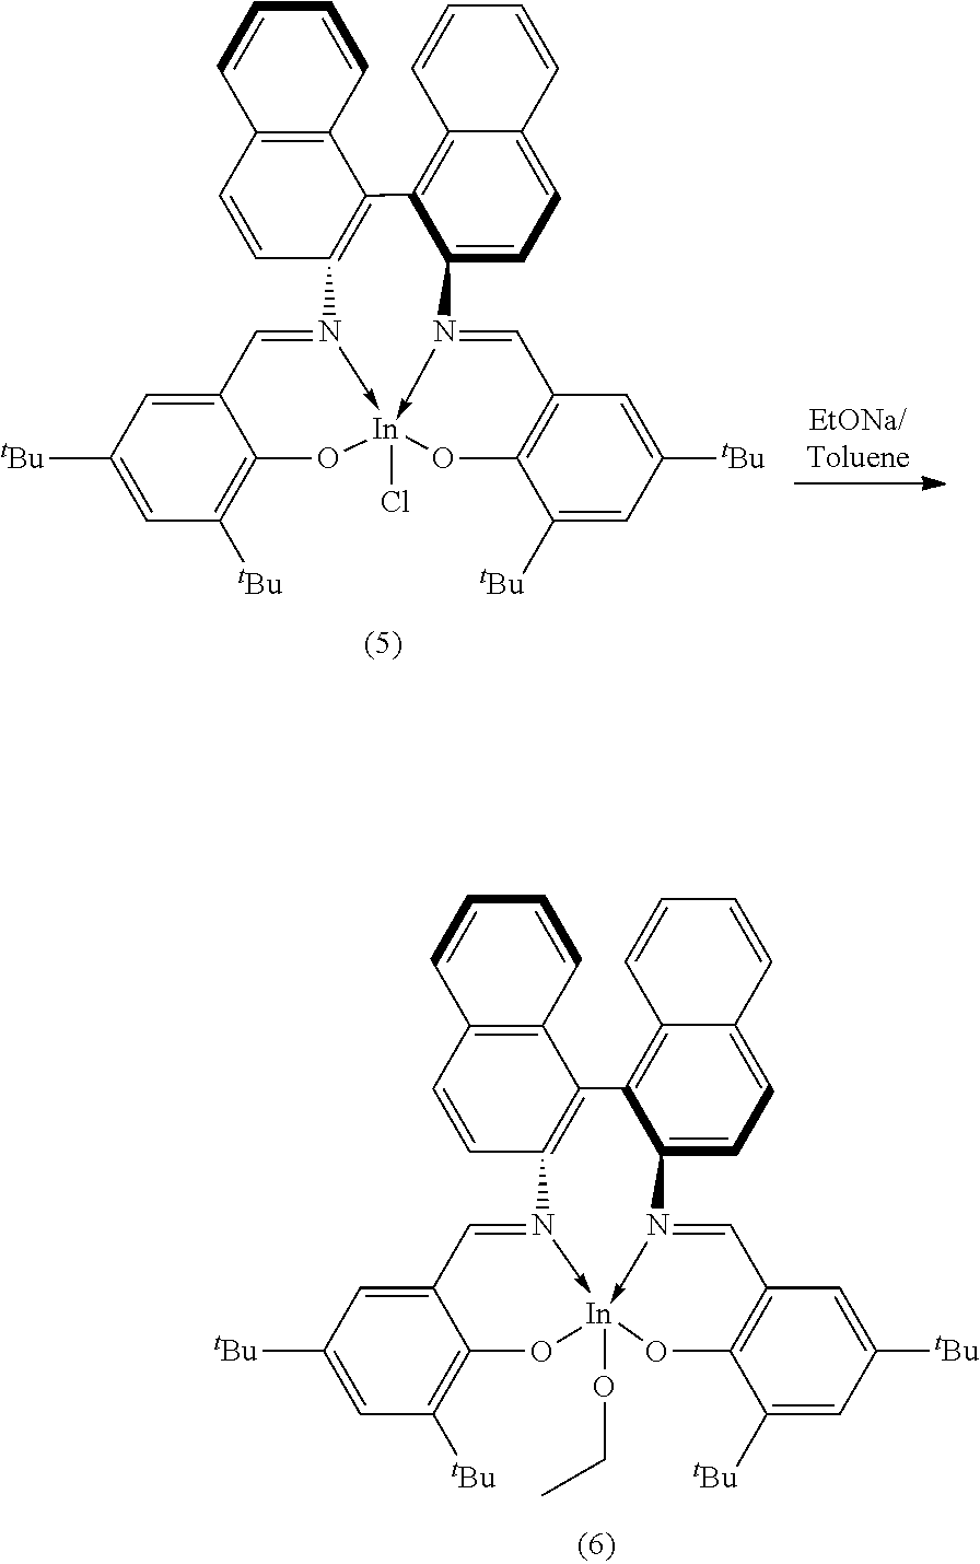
C12=CC([tBu])=CC([tBu])=C1O[In]13(OCC)-N(=C2)C2=C(C4=C(C=C2)C=CC=C4)C2=C4C(=CC=C2N->1=CC1=C(O3)C([tBu])=CC([tBu])=C1)C=CC=C4.C12=CC([tBu])=CC([tBu])=C1O[In]13(Cl)-N(=C2)C2=C(C4=C(C=C2)C=CC=C4)C2=C4C(=CC=C2N->1=CC1=C(O3)C([tBu])=CC([tBu])=C1)C=CC=C4
